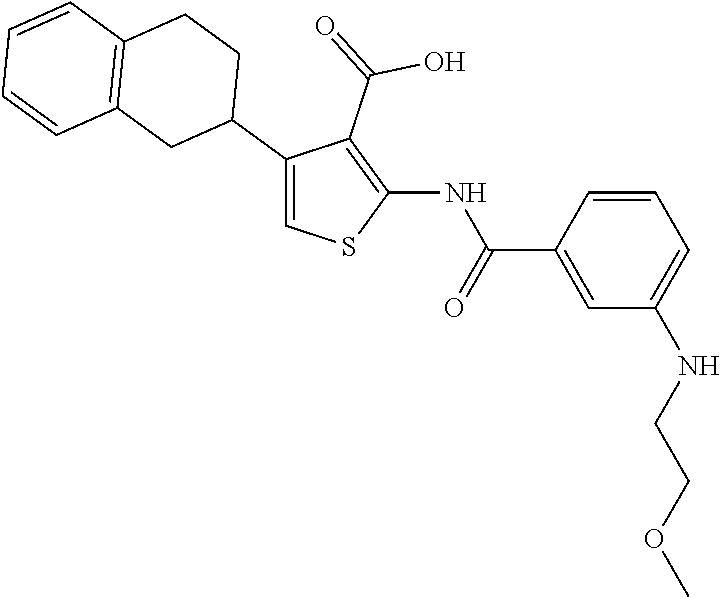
C1=CC(C(=O)NC2=C(C(=O)O)C(C3CCC4=C(C3)C=CC=C4)=CS2)=CC(NCCOC)=C1
